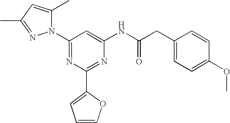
C1(N2C(C)=CC(C)=N2)=NC(C2=CC=CO2)=NC(NC(CC2=CC=C(OC)C=C2)=O)=C1
